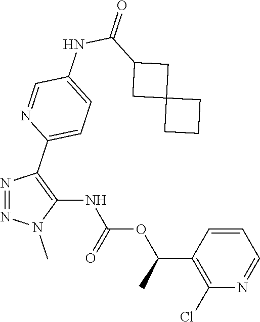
N1=NN(C)C(NC(OC(C2=C(Cl)N=CC=C2)C)=O)=C1C1=CC=C(NC(C2CC3(C2)CCC3)=O)C=N1
